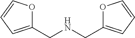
C1(CNCC2=CC=CO2)=CC=CO1
